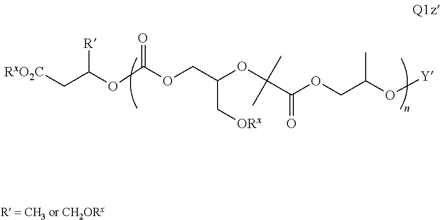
[RxO2C]CC(OC(OCC(OC(C(OCC(C)O[Y])=O)(C)C)C[ORx])=O)[R]
